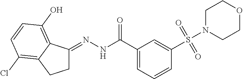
C1C(=NNC(C2=CC=CC(S(N3CCOCC3)(=O)=O)=C2)=O)C2=C(O)C=CC(Cl)=C2C1
